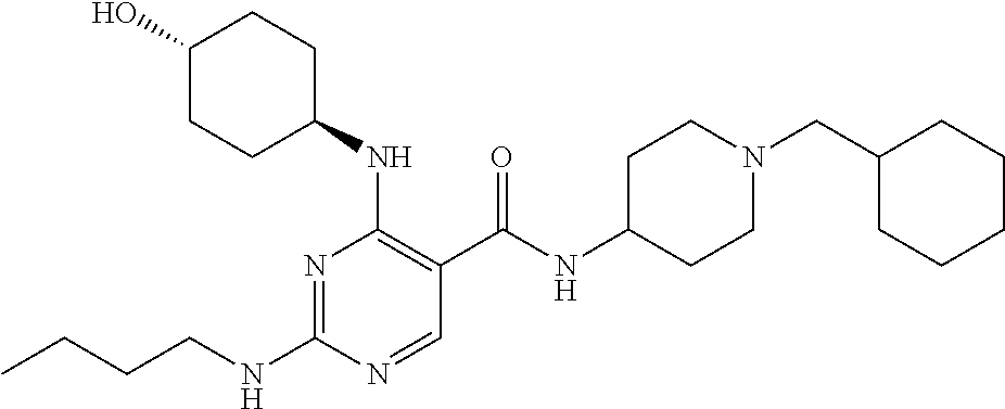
CCCCNC1=NC(NC2CCC(O)CC2)=C(C(NC2CCN(CC3CCCCC3)CC2)=O)C=N1
